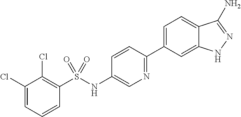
C1(Cl)=CC=CC(S(NC2=CN=C(C3=CC=C4C(=C3)NN=C4N)C=C2)(=O)=O)=C1Cl
